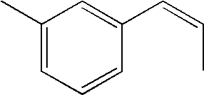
C1(C)=CC=CC(C=CC)=C1
